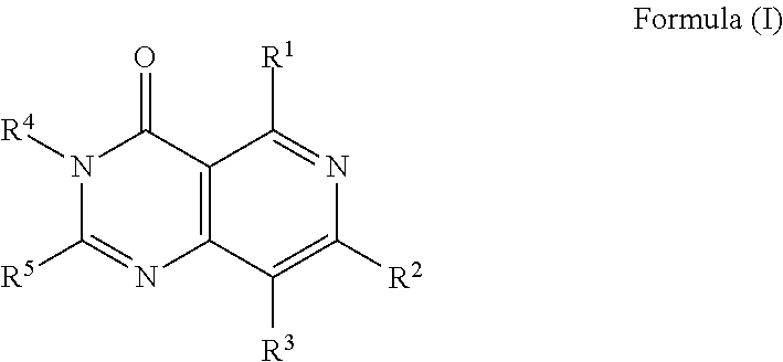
C12=C(C([R3])=C([R2])N=C1[R1])N=C([R5])N([R4])C2=O
